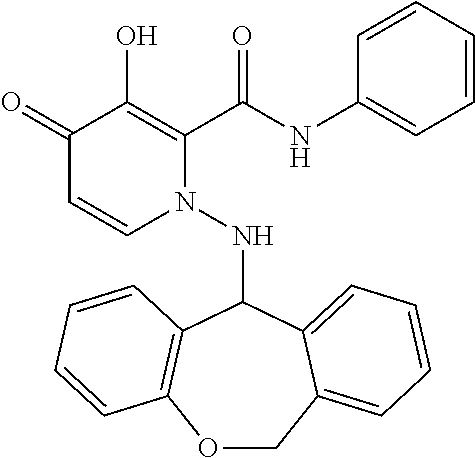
C1(=O)C=CN(NC2C3=C(OCC4=CC=CC=C24)C=CC=C3)C(C(NC2=CC=CC=C2)=O)=C1O
